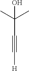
C(C(C)(C)O)#C[H]
